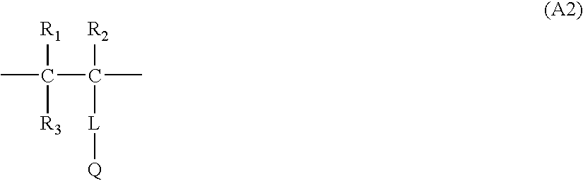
[R1]C(C([R2])(C)[L][Q])(C)[R3]
